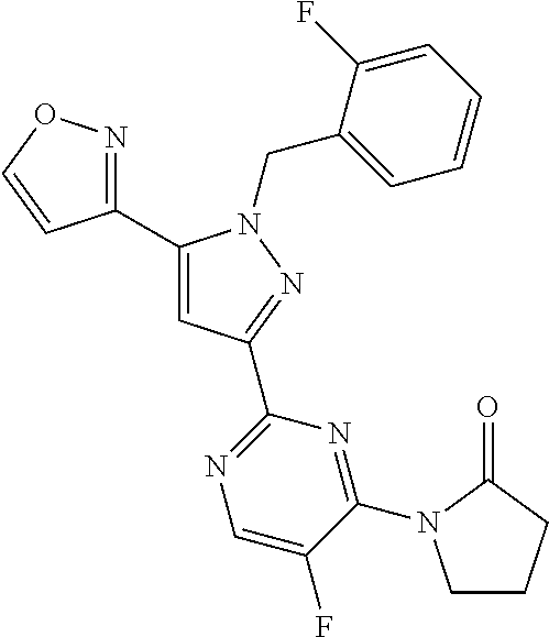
C1(C2=NOC=C2)=CC(C2=NC=C(F)C(N3CCCC3=O)=N2)=NN1CC1=CC=CC=C1F
